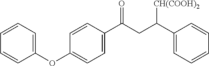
C1=CC(C(CC(C2=CC=CC=C2)[CH(COOH)2])=O)=CC=C1OC1=CC=CC=C1
